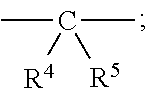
CC(C)([R5])[R4]
